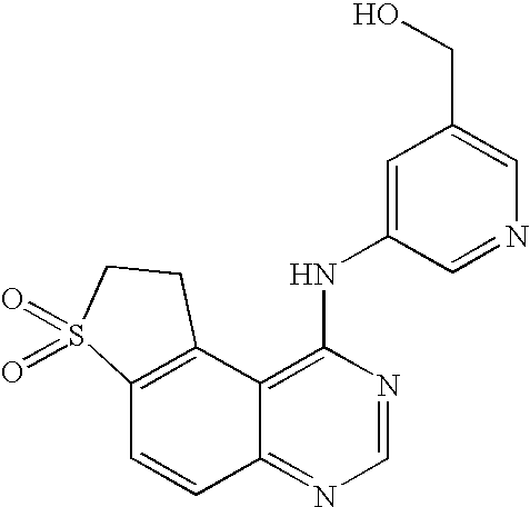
C12=C(C3=C(NC4=CC(CO)=CN=C4)N=CN=C3C=C1)CCS2(=O)=O
